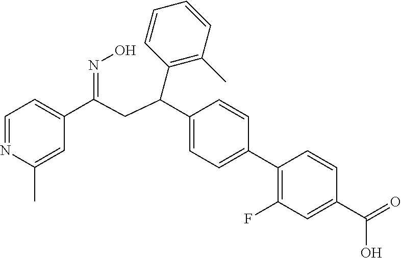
C1=NC(C)=CC(C(CC(C2=CC=C(C3=C(F)C=C(C(=O)O)C=C3)C=C2)C2=C(C)C=CC=C2)=NO)=C1
